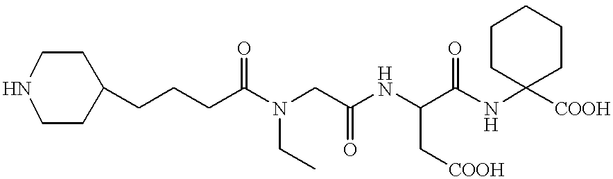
C1(CCCC(N(CC(NC(C(NC2([COOH])CCCCC2)=O)C[COOH])=O)CC)=O)CCNCC1
